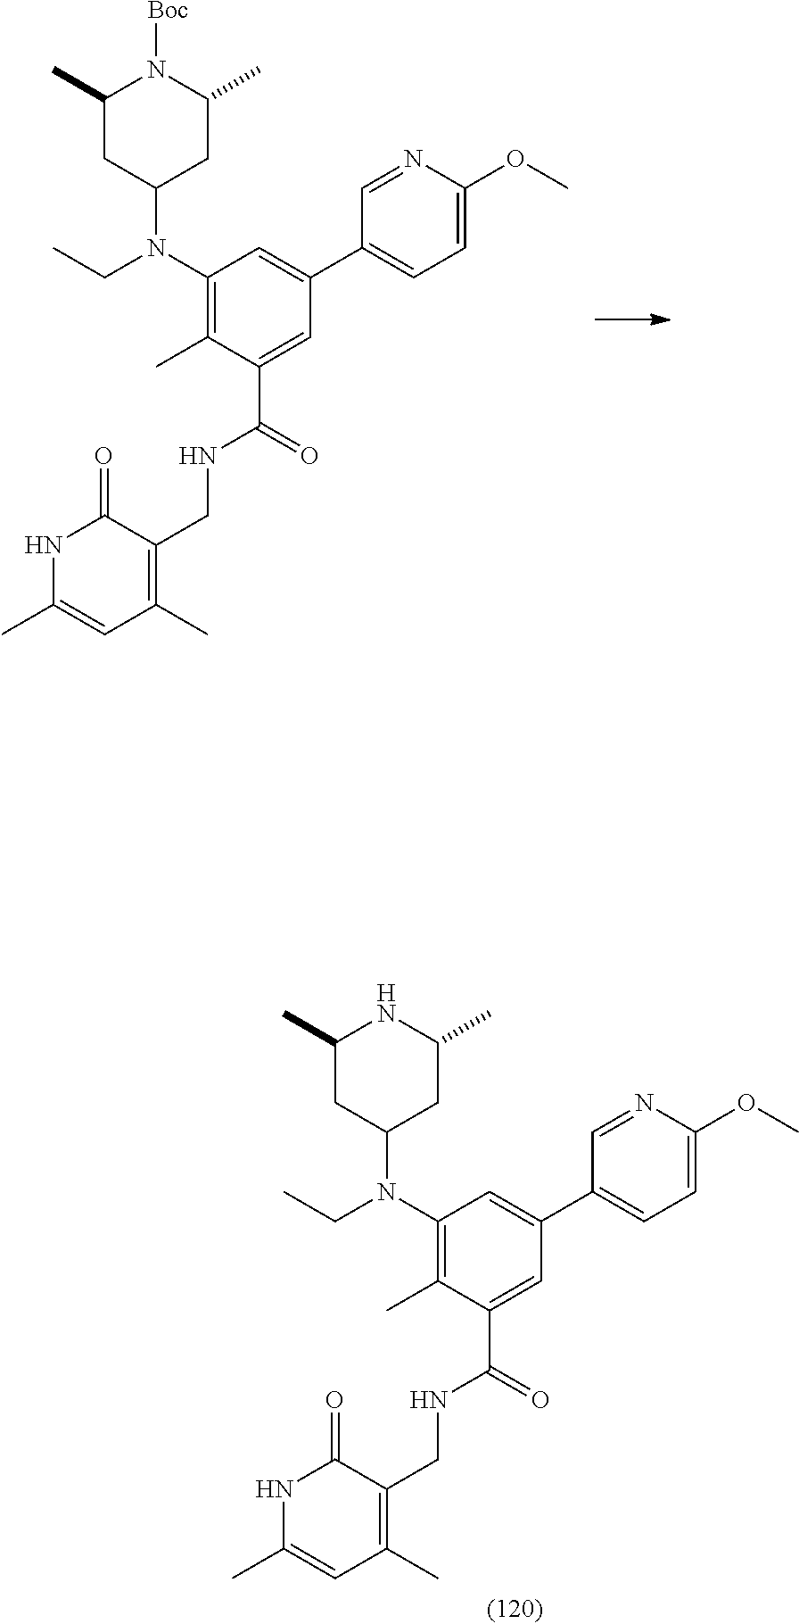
C1(C)CC(N(C2=C(C)C(C(NCC3=C(C)C=C(C)NC3=O)=O)=CC(C3=CC=C(OC)N=C3)=C2)CC)CC(C)N1[Boc].C1(C)CC(N(C2=C(C)C(C(NCC3=C(C)C=C(C)NC3=O)=O)=CC(C3=CC=C(OC)N=C3)=C2)CC)CC(C)N1
